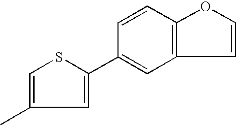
C1(C)=CSC(C2=CC3=C(C=C2)OC=C3)=C1
